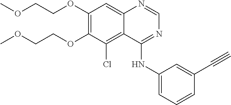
C1(OCCOC)=C(OCCOC)C(Cl)=C2C(=C1)N=CN=C2NC1=CC=CC(C#C)=C1
